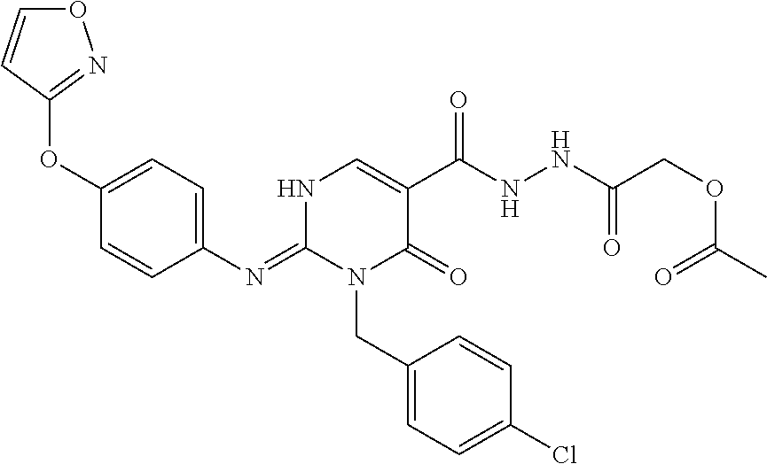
C1(OC2=NOC=C2)=CC=C(N=C2N(CC3=CC=C(Cl)C=C3)C(=O)C(C(NNC(COC(C)=O)=O)=O)=CN2)C=C1
